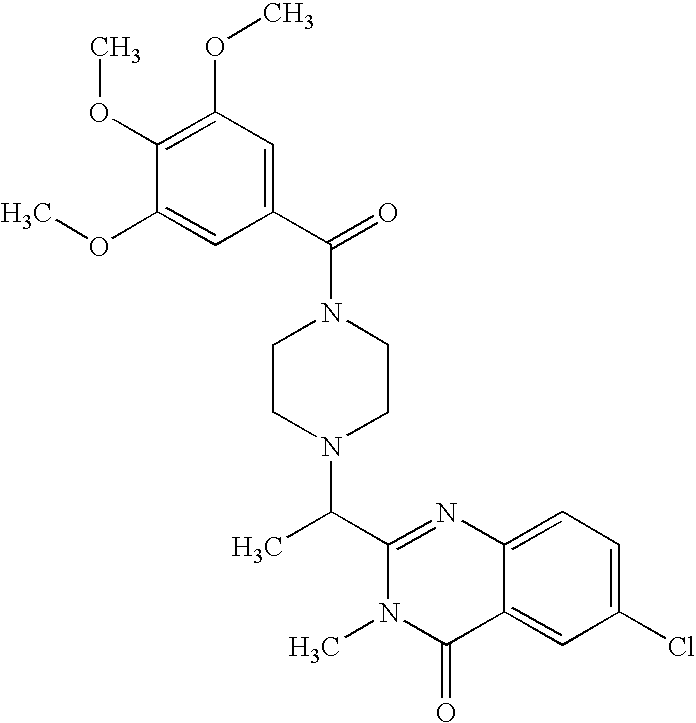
N1(C(C2=CC(OC)=C(OC)C(OC)=C2)=O)CCN(C(C2=NC3=CC=C(Cl)C=C3C(=O)N2C)C)CC1
